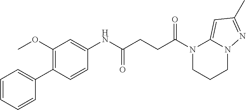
C1(NC(CCC(N2CCCN3C2=CC(C)=N3)=O)=O)=CC(OC)=C(C2=CC=CC=C2)C=C1
